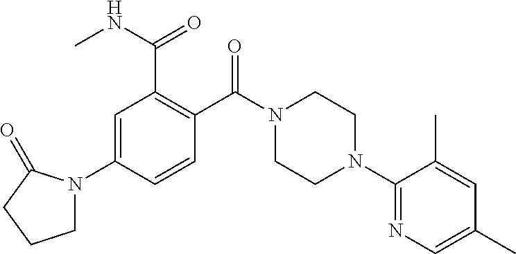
C1=C(N2CCCC2=O)C=CC(C(N2CCN(C3=NC=C(C)C=C3C)CC2)=O)=C1C(NC)=O
